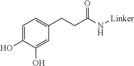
C1=C(O)C(O)=CC(CCC(N[Linker])=O)=C1
